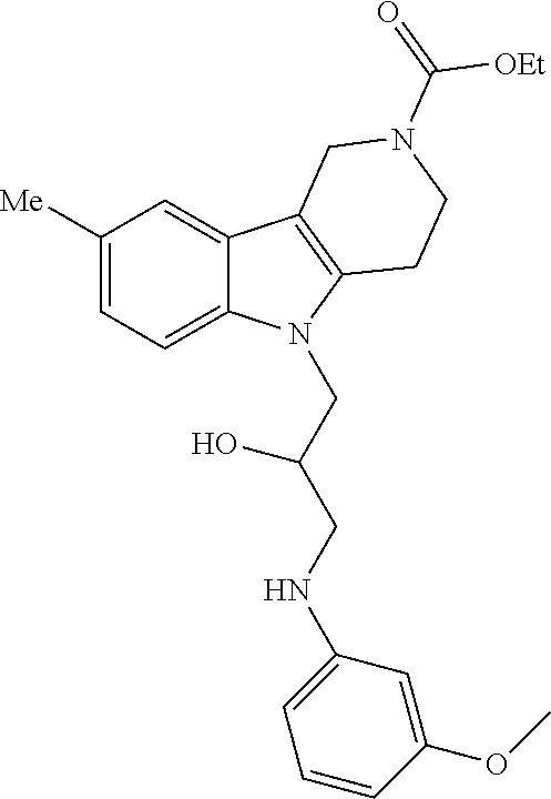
C1([Me])=CC=C2C(=C1)C1=C(N2CC(CNC2=CC=CC(OC)=C2)O)CCN(C(=O)[OEt])C1
